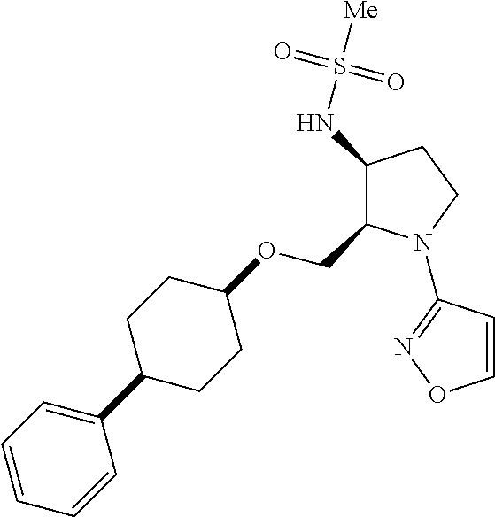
C1(NS([Me])(=O)=O)C(COC2CCC(C3=CC=CC=C3)CC2)N(C2=NOC=C2)CC1
